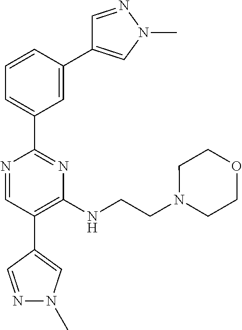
N1=CC(C2=CN(C)N=C2)=C(NCCN2CCOCC2)N=C1C1=CC=CC(C2=CN(C)N=C2)=C1
